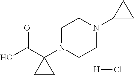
[H]Cl.OC(C1(N2CCN(C3CC3)CC2)CC1)=O
